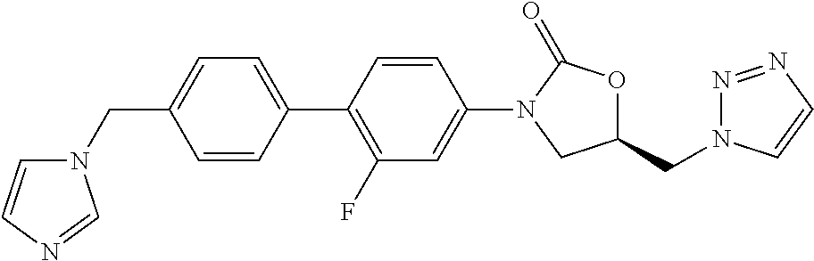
C(C1=CC=C(C2=C(F)C=C(N3CC(CN4N=NC=C4)OC3=O)C=C2)C=C1)N1C=CN=C1
